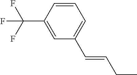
C(=CCC)C1=CC=CC(C(F)(F)F)=C1
